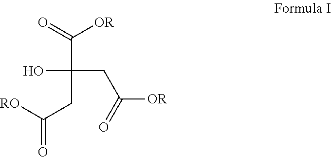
O=C([OR])C(CC(=O)[RO])(CC([OR])=O)O
